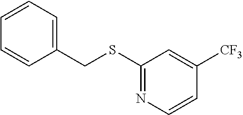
C1=CC=C(CSC2=NC=CC([CF3])=C2)C=C1
